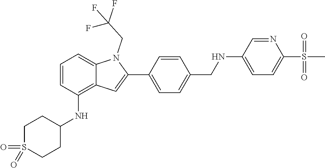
O=S1(=O)CCC(NC2=C3C(=CC=C2)N(CC(F)(F)F)C(C2=CC=C(CNC4=CC=C(S(C)(=O)=O)N=C4)C=C2)=C3)CC1
